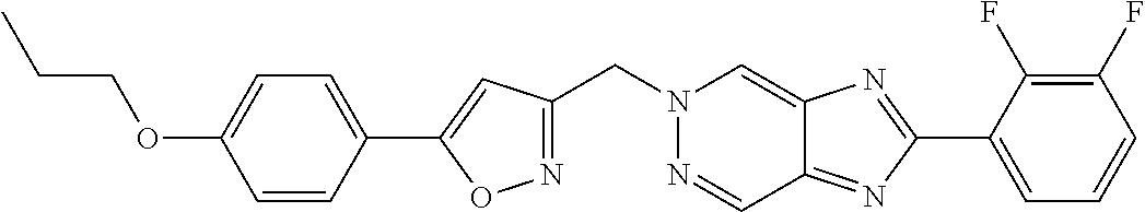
C(N1N=CC2=NC(C3=CC=CC(F)=C3F)=NC2=C1)C1=NOC(C2=CC=C(OCCC)C=C2)=C1
